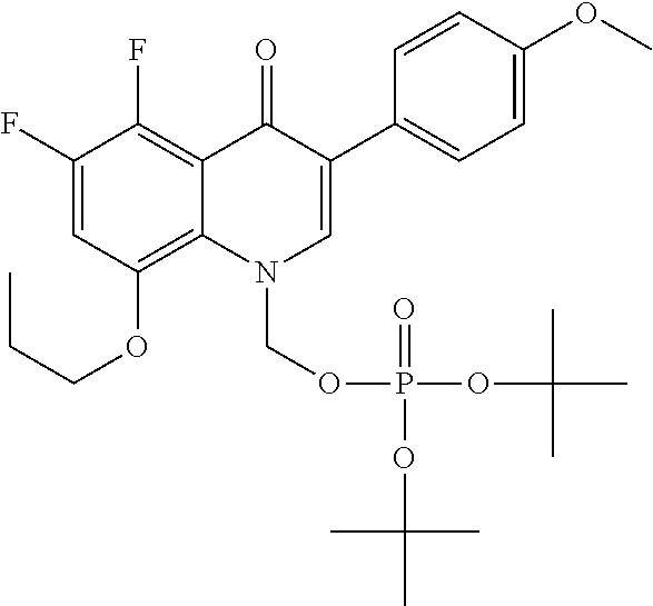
C1(F)=CC(OCCC)=C2C(=C1F)C(=O)C(C1=CC=C(OC)C=C1)=CN2COP(=O)(OC(C)(C)C)OC(C)(C)C
